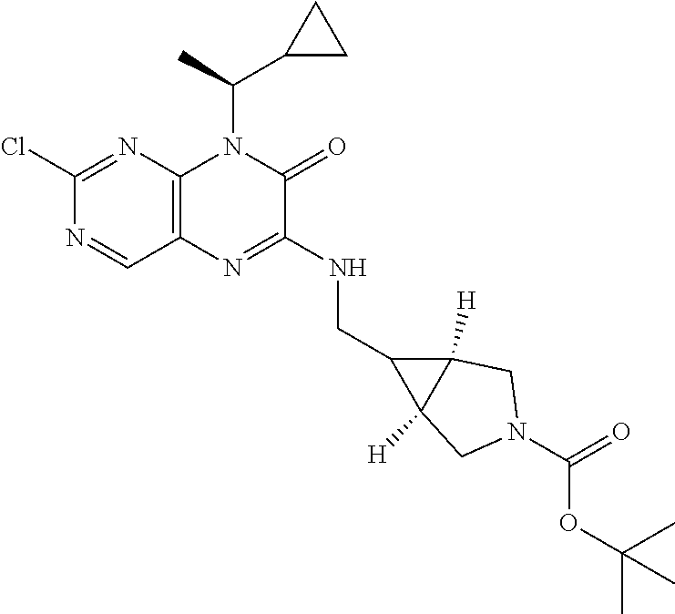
C1(Cl)=NC2=C(C=N1)N=C(NCC1C3([H])C1([H])CN(C(OC(C)(C)C)=O)C3)C(=O)N2C(C1CC1)C
